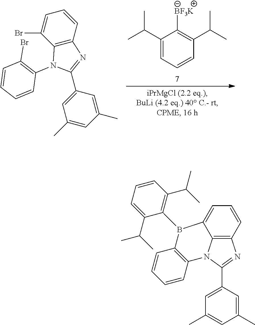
C1(C(C)C)=CC=CC(C(C)C)=C1[BF3K].C1=C(Br)C2=C(C=C1)N=C(C1=CC(C)=CC(C)=C1)N2C1=C(Br)C=CC=C1.C12=C3C=CC=C1B(C1=C(C(C)C)C=CC=C1C(C)C)C1=C(N2C(C2=CC(C)=CC(C)=C2)=N3)C=CC=C1
